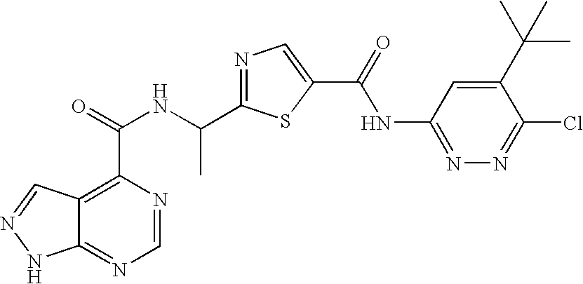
C12=NC=NC(C(=O)NC(C3=NC=C(C(=O)NC4=NN=C(Cl)C(C(C)(C)C)=C4)S3)C)=C1C=NN2
